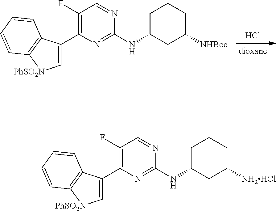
C1(F)=C(C2=C[PhSO2N]C3=C2C=CC=C3)N=C(NC2CC([NHBoc])CCC2)N=C1.Cl.C1(F)=C(C2=C[PhSO2N]C3=C2C=CC=C3)N=C(NC2CC([NH2HCl])CCC2)N=C1
